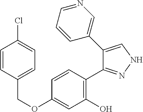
C(OC1=CC(O)=C(C2=NNC=C2C2=CN=CC=C2)C=C1)C1=CC=C(Cl)C=C1
